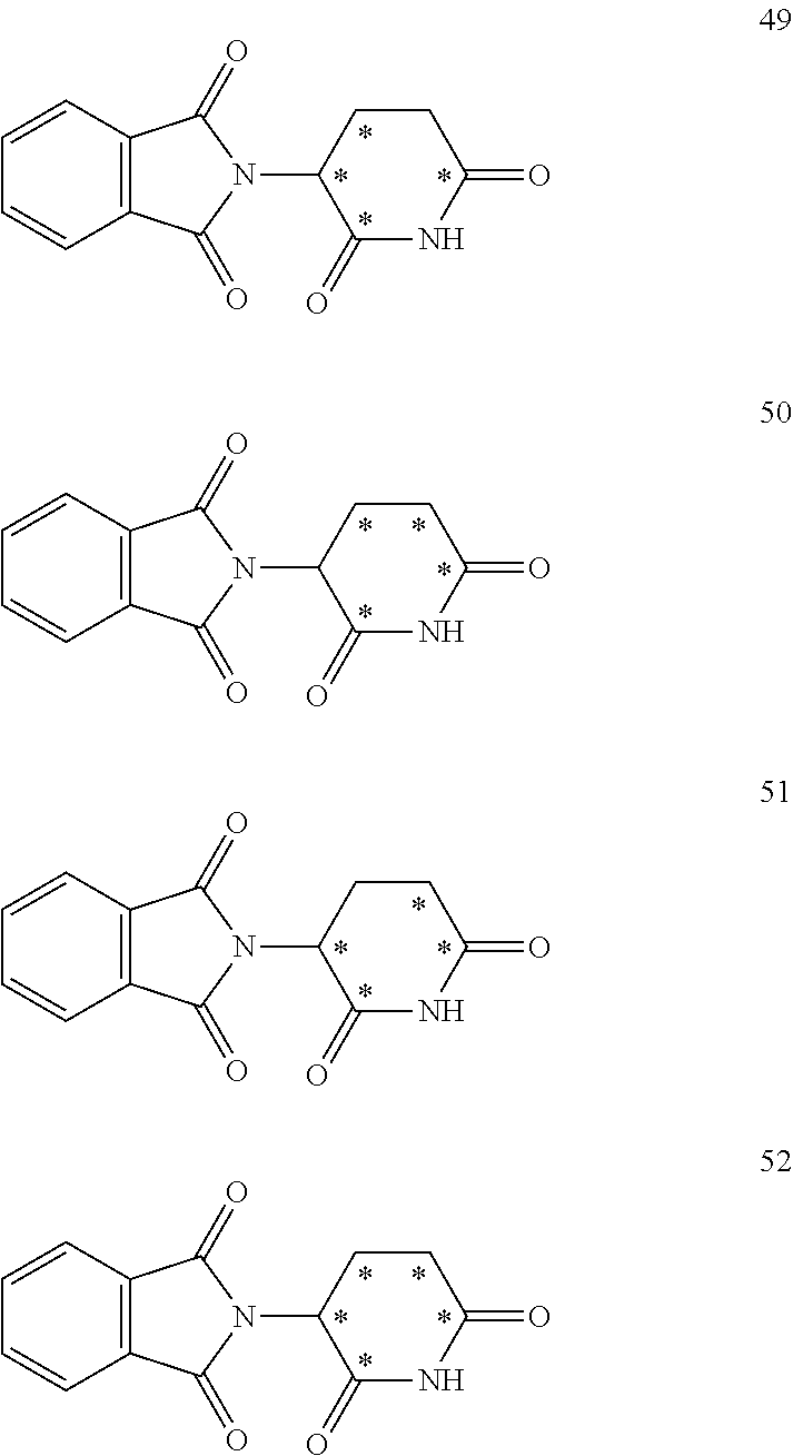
C12=C(C=CC=C1)C(=O)N(C1C(=O)NC(=O)CC1)C2=O.C12=C(C=CC=C1)C(=O)N(C1C(=O)NC(=O)CC1)C2=O.C12=C(C=CC=C1)C(=O)N(C1C(=O)NC(=O)CC1)C2=O.C12=C(C=CC=C1)C(=O)N(C1C(=O)NC(=O)CC1)C2=O
